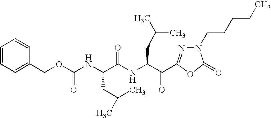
N(C(OCC1=CC=CC=C1)=O)C(C(NC(C(=O)C1=NN(CCCCC)C(=O)O1)CC(C)C)=O)CC(C)C
